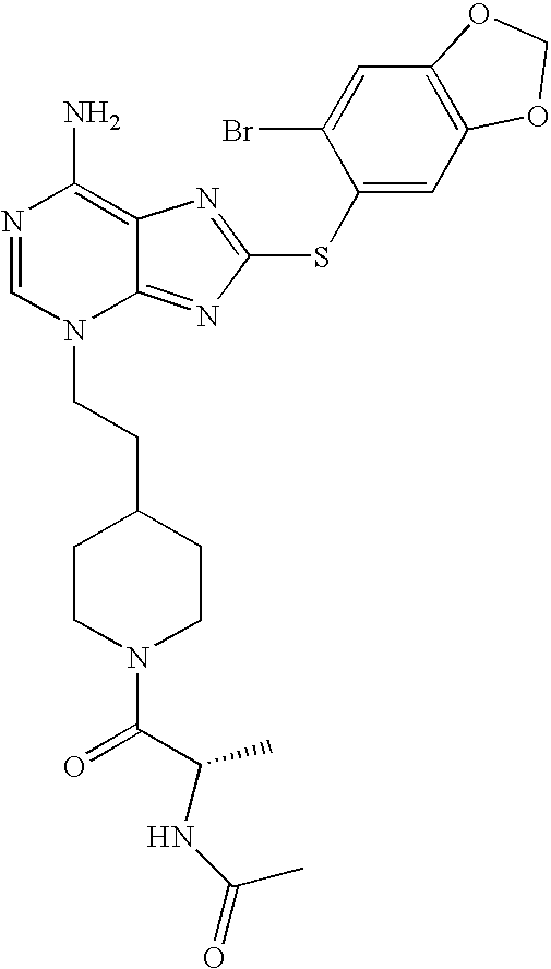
N1=CN(CCC2CCN(C(=O)C(C)NC(=O)C)CC2)C2=NC(SC3=CC4=C(C=C3Br)OCO4)=NC2=C1N
